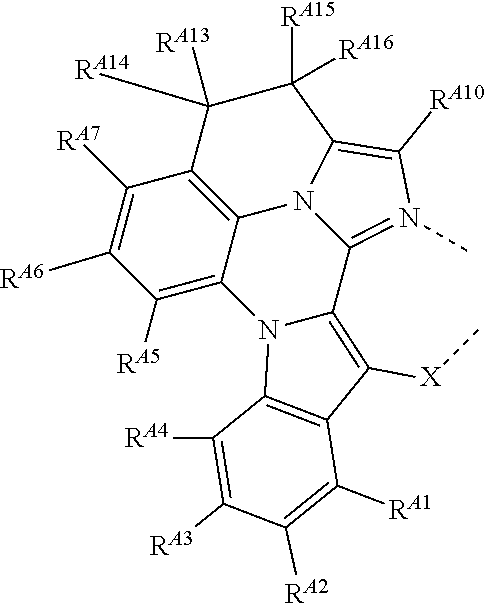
C1([RA7])=C([RA6])C([RA5])=C2C3=C1C([RA14])([RA13])C([RA15])([RA16])C1=C([RA10])N(C)=C(C4=C([X]C)C5=C(N24)C([RA4])=C([RA3])C([RA2])=C5[RA1])N31
